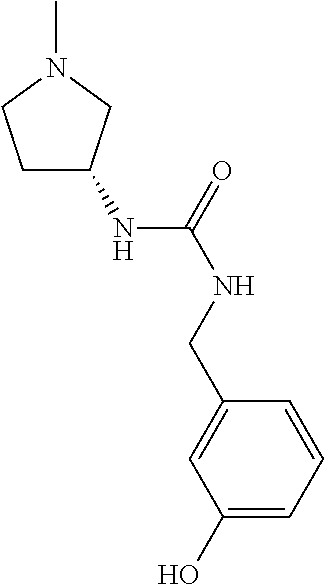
C1C(NC(=O)NCC2=CC(O)=CC=C2)CN(C)C1
